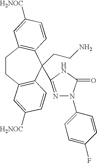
C1CC2=C(C(CCN)(C3=NN(C4=CC=C(F)C=C4)C(=O)N3)C3=C1C=C([H2NOC])C=C3)C=CC([H2NOC])=C2
